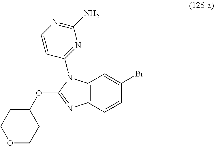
C12=C(C=CC(Br)=C1)N=C(OC1CCOCC1)N2C1=NC(N)=NC=C1
